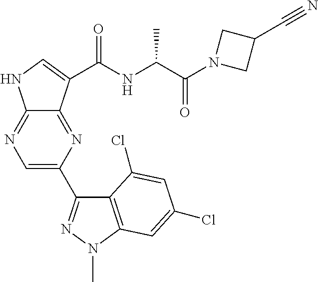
C1=C(C2=NN(C)C3=C2C(Cl)=CC(Cl)=C3)N=C2C(=N1)NC=C2C(NC(C(N1CC(C#N)C1)=O)C)=O
